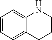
C1=CC=C2C(=C1)NCCC2
